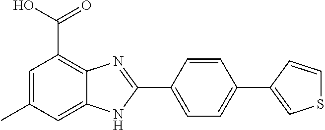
C1=C(C2=NC3=C(C(O)=O)C=C(C)C=C3N2)C=CC(C2=CSC=C2)=C1
